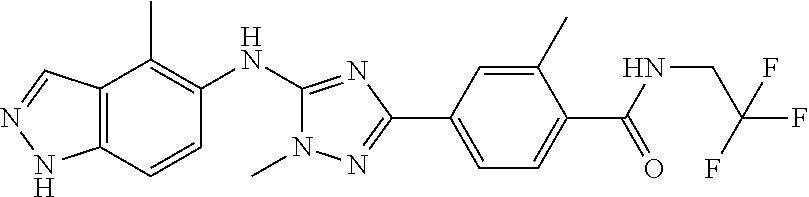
C12=C(C=CC(NC3=NC(C4=CC=C(C(NCC(F)(F)F)=O)C(C)=C4)=NN3C)=C1C)NN=C2
